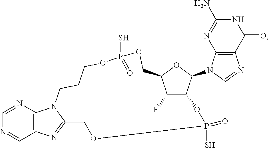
C1=NC2=C(C=N1)N=C1N2CCCOP(S)(=O)OCC2OC(N3C=NC4=C3N=C(N)NC4=O)C(C2F)OP(S)(=O)OC1
